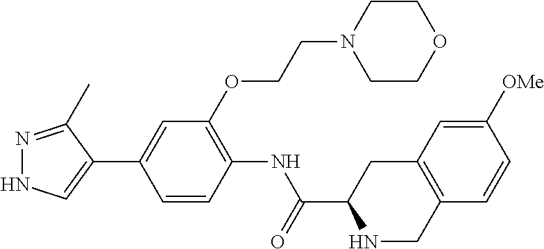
N1=C(C)C(C2=CC(OCCN3CCOCC3)=C(NC(C3NCC4=C(C3)C=C([OMe])C=C4)=O)C=C2)=CN1
